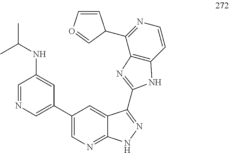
C1=NC=C(C2=CN=C3C(=C2)C(C2=NC4=C(C=CN=C4C4C=CO=C4)N2)=NN3)C=C1NC(C)C
